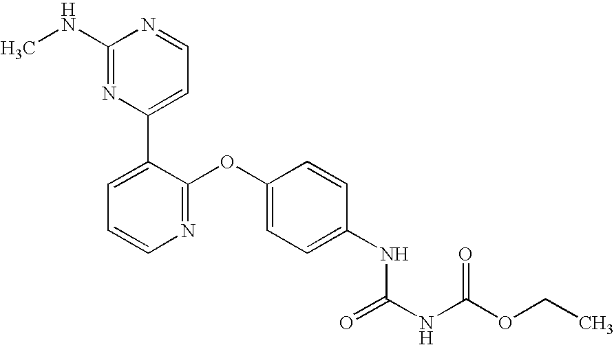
C1(NC)=NC(C2=CC=CN=C2OC2=CC=C(NC(NC(OCC)=O)=O)C=C2)=CC=N1
